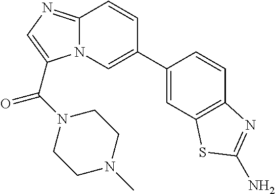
C12=NC=C(C(N3CCN(C)CC3)=O)N1C=C(C1=CC3=C(C=C1)N=C(N)S3)C=C2
